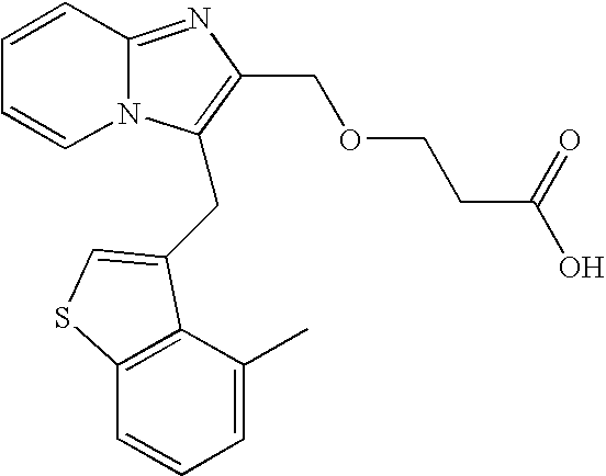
C1=CC2=NC(COCCC(O)=O)=C(CC3=CSC4=C3C(C)=CC=C4)N2C=C1
